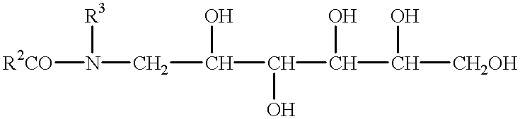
[R2CO]N(CC(O)C(O)C(O)C(O)[CH2OH])[R3]
